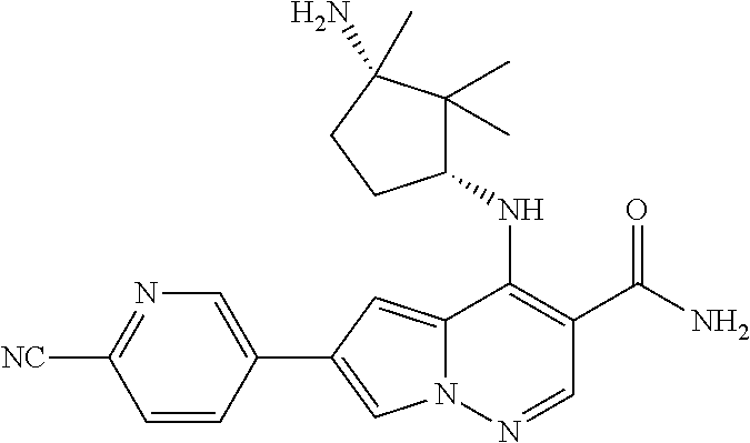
N12C(=CC(C3=CN=C([NC])C=C3)=C1)C(NC1C(C)(C)C(N)(C)CC1)=C(C(N)=O)C=N2
